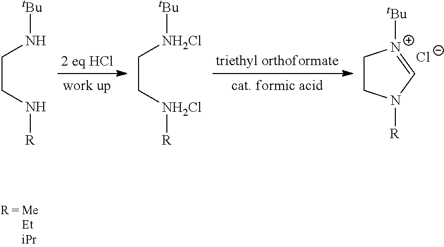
[tBu]NCCN[R].[tBu][NH2Cl]CC[NH2Cl][R].C1CN([R])C=[N+]1[tBu].[Cl-]
